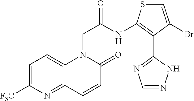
C12=NC([F3C])=CC=C1N(CC(NC1=C(C3=NC=NN3)C(Br)=CS1)=O)C(=O)C=C2
